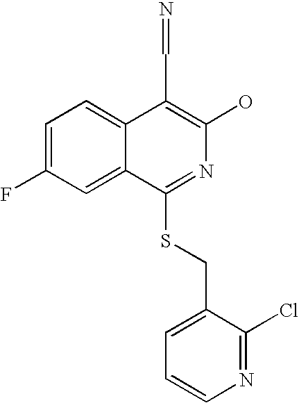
C1=C(F)C=C2C(=C1)C(C=N)=C(O)N=C2SCC1=CC=CN=C1Cl
